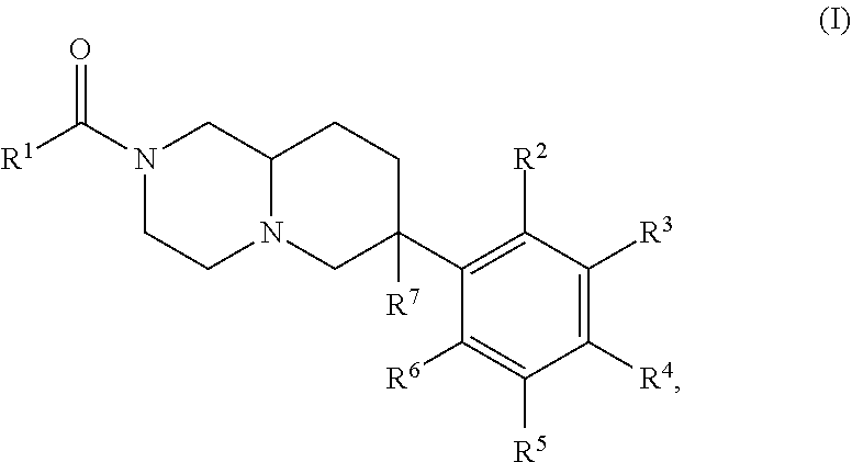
[R6]C1=C([R5])C([R4])=C([R3])C([R2])=C1C1([R7])CN2C(CC1)CN(C(=O)[R1])CC2
